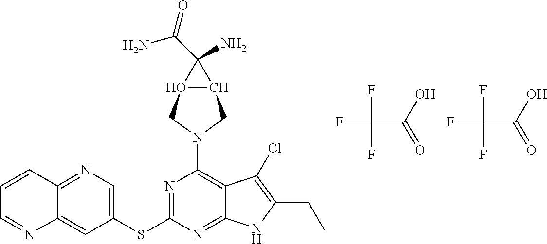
FC(C(O)=O)(F)F.FC(C(O)=O)(F)F.C1=CC2=NC=C(SC3=NC(N4CC5O(C4)C5(N)C(N)=O)=C4C(=N3)NC(CC)=C4Cl)C=C2N=C1
